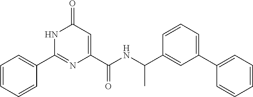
C1=CC=CC(C2=NC(C(=O)NC(C)C3=CC(C4=CC=CC=C4)=CC=C3)=CC(=O)N2)=C1
